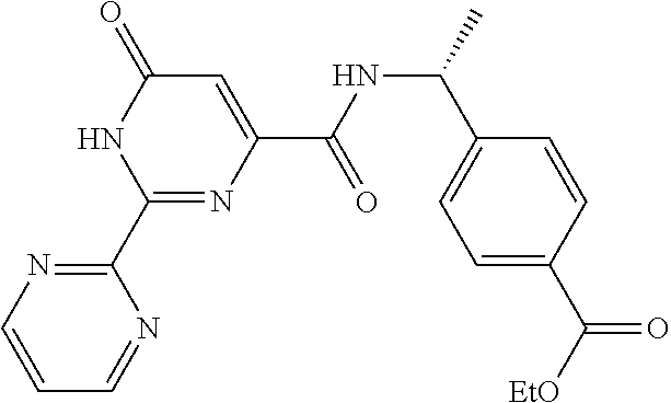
C1=CN=C(C2=NC(C(NC(C)C3=CC=C(C([EtO])=O)C=C3)=O)=CC(=O)N2)N=C1
